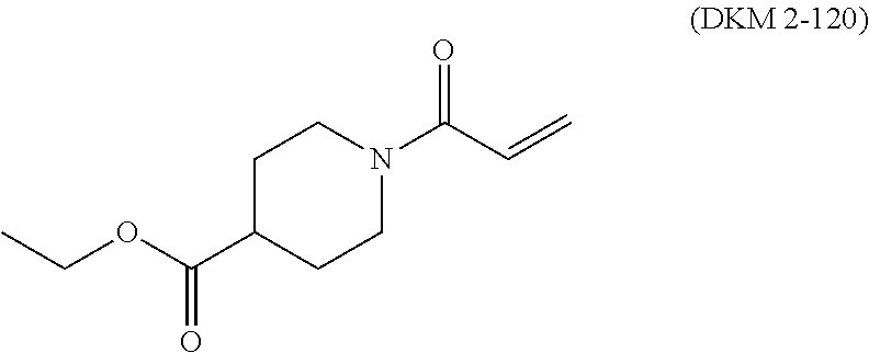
C1C(C(OCC)=O)CCN(C(C=C)=O)C1
